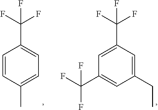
C1=CC(C(F)(F)F)=CC=C1C.C1(C(F)(F)F)=CC(CC)=CC(C(F)(F)F)=C1
